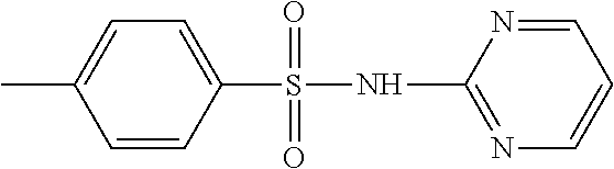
C1=CC(S(NC2=NC=CC=N2)(=O)=O)=CC=C1C
